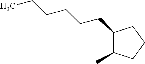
C1(CCCCCC)C(C)CCC1
